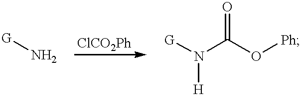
[G]N.[G]N(C(O[Ph])=O)[H]
